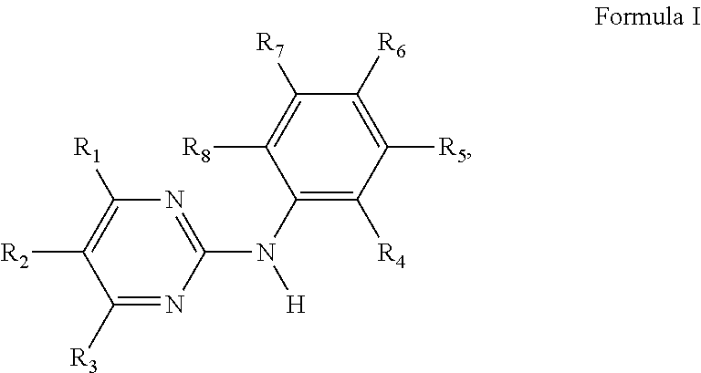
C1([R1])=C([R2])C([R3])=NC(N(C2=C([R4])C([R5])=C([R6])C([R7])=C2[R8])[H])=N1
